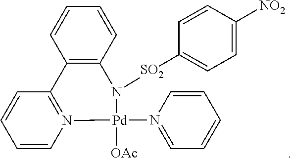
C12=C(C=CC=C1)N([SO2]C1=CC=C([NO2])C=C1)[Pd](N1=CC=CC=C1)([OAc])N1=C2C=CC=C1
